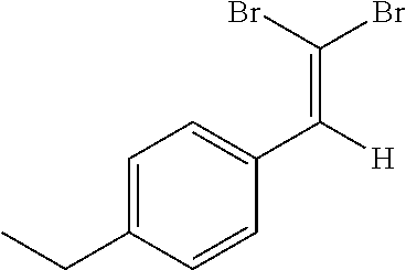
C1=C(CC)C=CC(C([H])=C(Br)Br)=C1
